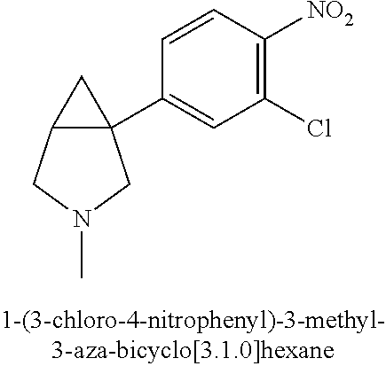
C12C(C3=CC(Cl)=C([NO2])C=C3)(C1)CN(C)C2
